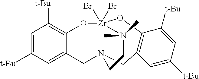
C1=C([t-Bu])C=C2C(=C1[t-Bu])O[Zr]13(Br)(Br)N(C2)(CC2=C(O1)C([t-Bu])=CC([t-Bu])=C2)CCN3(C)C
